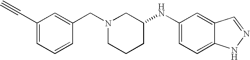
C1(C#C)=CC=CC(CN2CCCC(NC3=CC=C4C(=C3)C=NN4)C2)=C1
